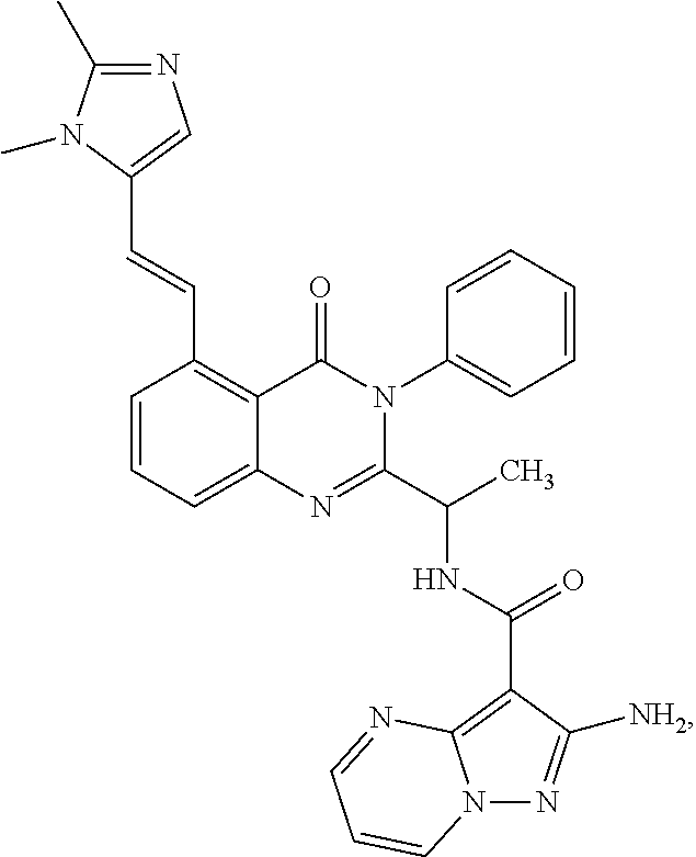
C1=CC=C2C(=C1C=CC1=CN=C(C)N1C)C(=O)N(C1=CC=CC=C1)C(C(C)NC(=O)C1=C3N(N=C1[NH2])C=CC=N3)=N2
